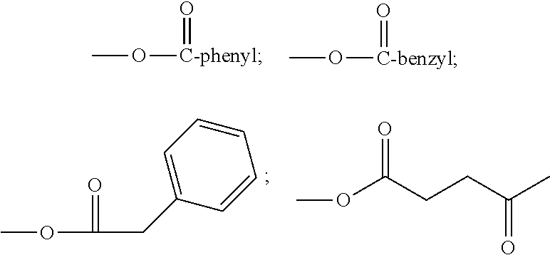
CO[C-phenyl]=O.CO[C-benzyl]=O.COC(CC1=CC=CC=C1)=O.COC(CCC(C)=O)=O
